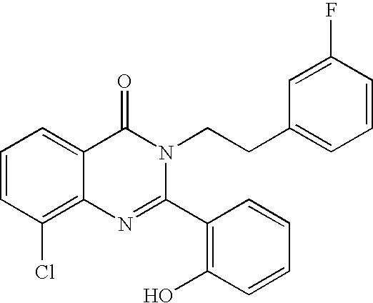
C1=CC(Cl)=C2C(=C1)C(=O)N(CCC1=CC=CC(F)=C1)C(C1=C(O)C=CC=C1)=N2
